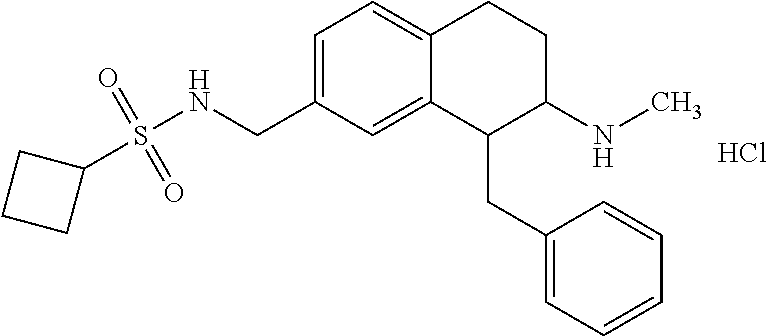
Cl.C1=C(CNS(=O)(=O)C2CCC2)C=C2C(=C1)CCC(NC)C2CC1=CC=CC=C1
